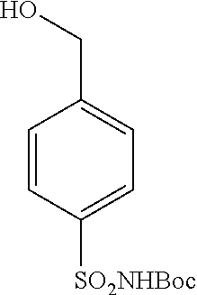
C1=CC([SO2NHBoc])=CC=C1CO
